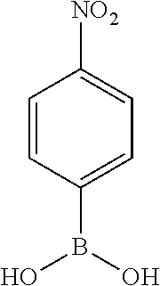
C1=CC(B(O)O)=CC=C1[NO2]
